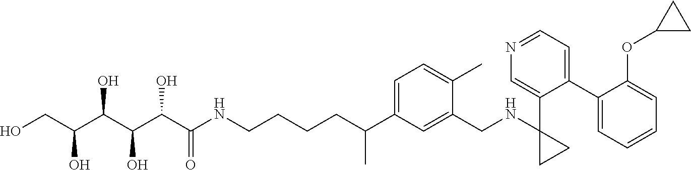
C(CCCNC(C(C(C(C(CO)O)O)O)O)=O)C(C)C1=CC=C(C)C(CNC2(C3=CN=CC=C3C3=CC=CC=C3OC3CC3)CC2)=C1
